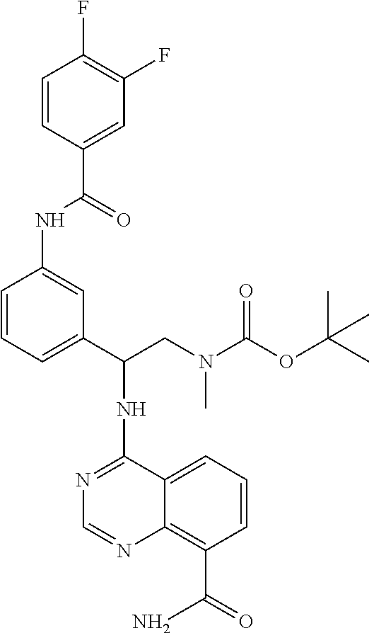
N(C1=NC=NC2=C(C(=O)N)C=CC=C12)C(CN(C(OC(C)(C)C)=O)C)C1=CC=CC(NC(C2=CC(F)=C(F)C=C2)=O)=C1
